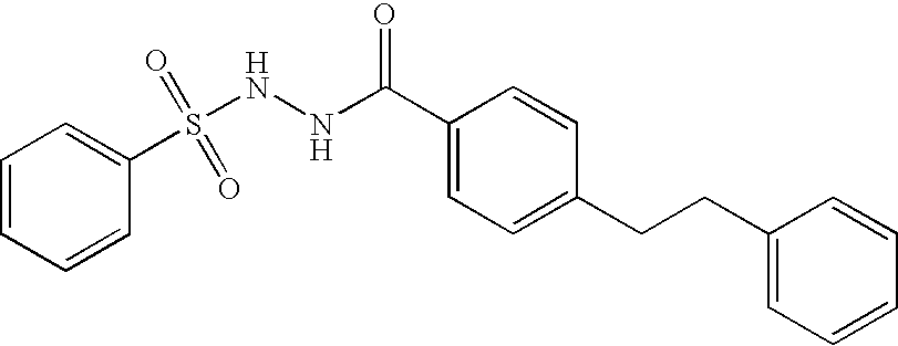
C1=CC=CC(S(NNC(C2=CC=C(CCC3=CC=CC=C3)C=C2)=O)(=O)=O)=C1
